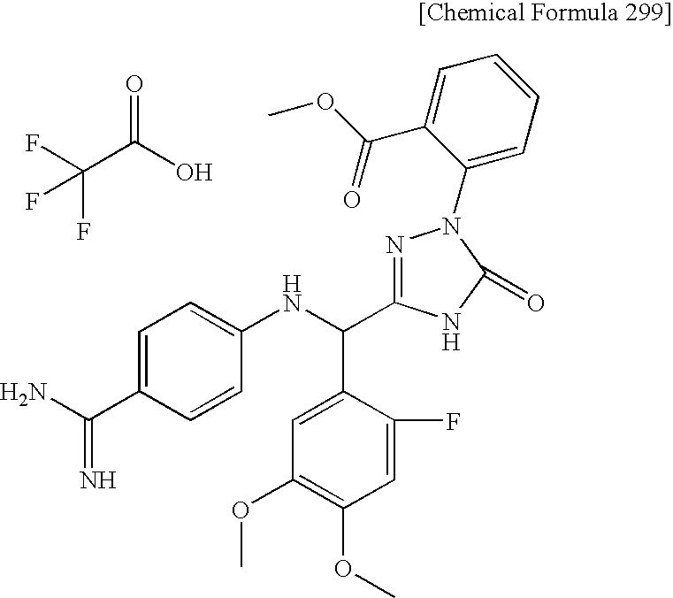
C(C(O)=O)(F)(F)F.NC(C1=CC=C(NC(C2=CC(OC)=C(OC)C=C2F)C2=NN(C3=CC=CC=C3C(OC)=O)C(=O)N2)C=C1)=N
